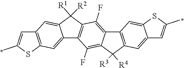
C12=C(C([R3])([R4])C3=C(F)C4=C(C(F)=C13)C([R2])([R1])C1=CC3=C(C=C41)SC(C)=C3)C=C1C(=C2)SC(C)=C1
